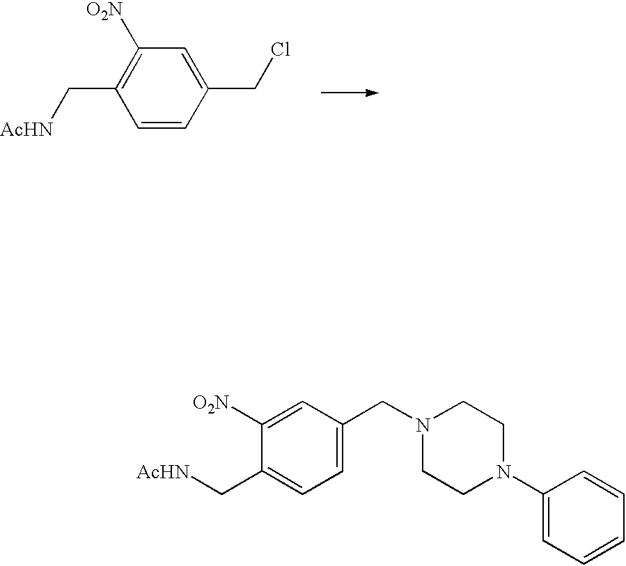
C1([O2N])=C(C[AcHN])C=CC(CCl)=C1.C1=C([O2N])C(C[AcHN])=CC=C1CN1CCN(C2=CC=CC=C2)CC1
